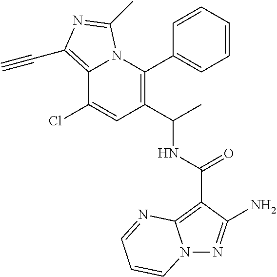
C12=C(C#C)N=C(C)N1C(C1=CC=CC=C1)=C(C(NC(C1=C3N(N=C1N)C=CC=N3)=O)C)C=C2Cl
